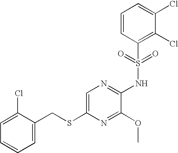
C1=C(SCC2=CC=CC=C2Cl)N=C(OC)C(NS(C2=C(Cl)C(Cl)=CC=C2)(=O)=O)=N1
